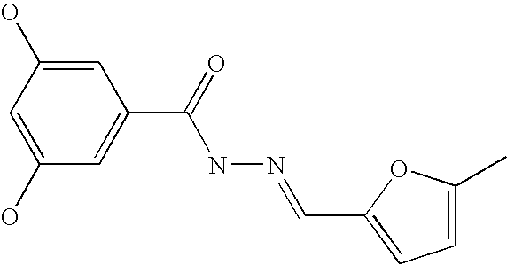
C1=C(O)C=C(O)C=C1C(=O)NN=CC1=CC=C(C)O1
